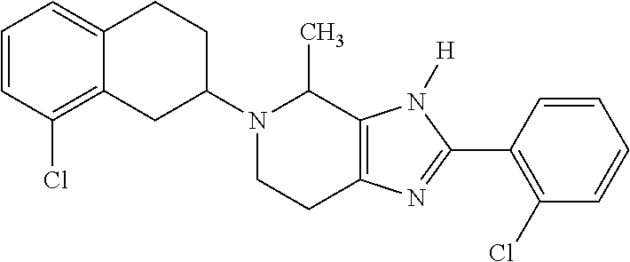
C12=CC=CC(Cl)=C1CC(N1CCC3=C(C1C)N([H])C(C1=C(Cl)C=CC=C1)=N3)CC2
